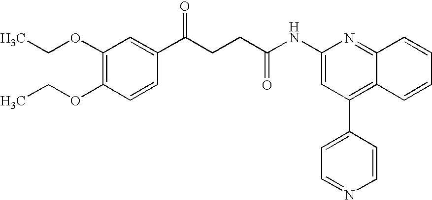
C1=CC(OCC)=C(OCC)C=C1C(CCC(NC1=CC(C2=CC=NC=C2)=C2C(=N1)C=CC=C2)=O)=O
